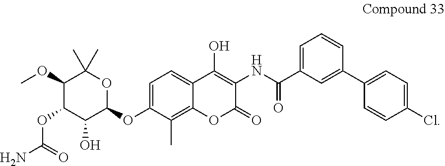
C1=C(OC2OC(C)(C)C(OC)C(OC(N)=O)C2O)C(C)=C2C(=C1)C(O)=C(NC(C1=CC=CC(C3=CC=C(Cl)C=C3)=C1)=O)C(=O)O2
